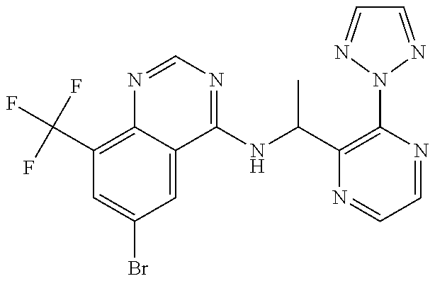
C1(C(F)(F)F)=C2C(=CC(Br)=C1)C(NC(C1=C(N3N=CC=N3)N=CC=N1)C)=NC=N2
